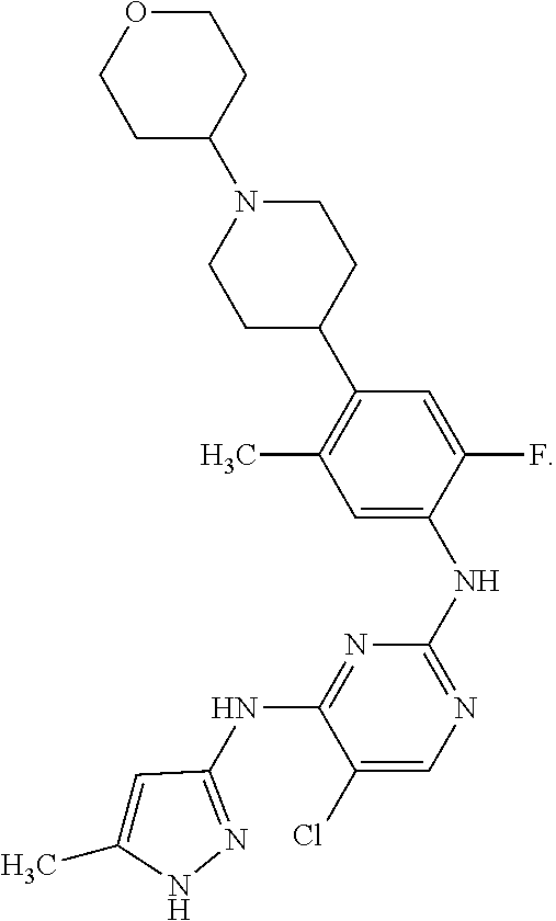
C1N(C2CCOCC2)CCC(C2=C(C)C=C(NC3=NC=C(Cl)C(NC4=NNC(C)=C4)=N3)C(F)=C2)C1
